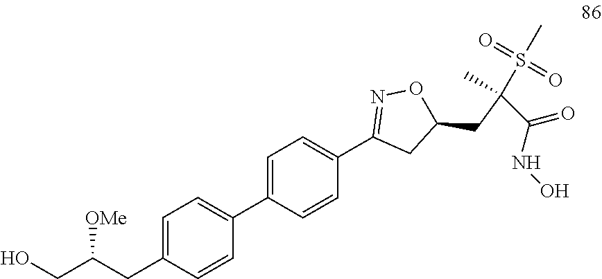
C1=C(CC(CO)[OMe])C=CC(C2=CC=C(C3=NOC(CC(S(C)(=O)=O)(C(=O)NO)C)C3)C=C2)=C1
